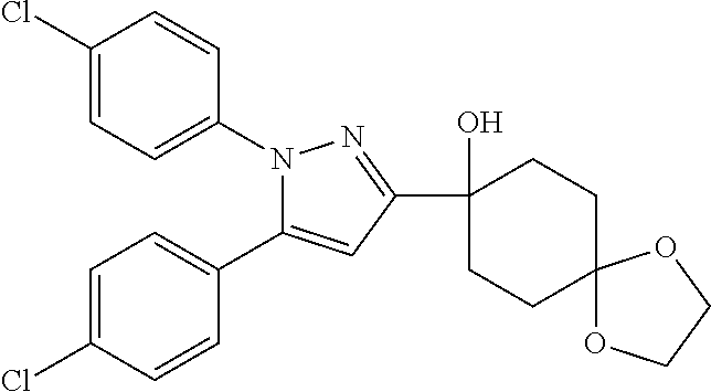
C1=C(Cl)C=CC(C2=CC(C3(O)CCC4(CC3)OCCO4)=NN2C2=CC=C(Cl)C=C2)=C1
